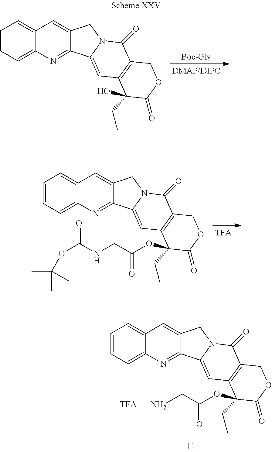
C1=CC=C2C(=C1)C=C1C(=N2)C2=CC3=C(C(=O)N2C1)COC(=O)C3(OC(CN[TFA])=O)CC.C1=CC=C2C(=C1)C=C1C(=N2)C2=CC3=C(C(=O)N2C1)COC(=O)C3(O)CC.C1=CC=C2C(=C1)C=C1C(=N2)C2=CC3=C(C(=O)N2C1)COC(=O)C3(OC(CNC(=O)OC(C)(C)C)=O)CC
